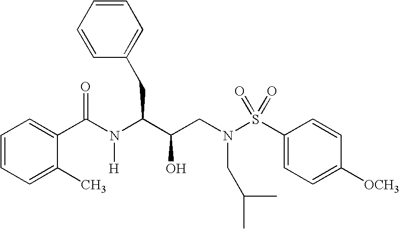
C1(C(N(C(C(CN(S(C2=CC=C([OCH3])C=C2)(=O)=O)CC(C)C)O)CC2=CC=CC=C2)[H])=O)=CC=CC=C1C
